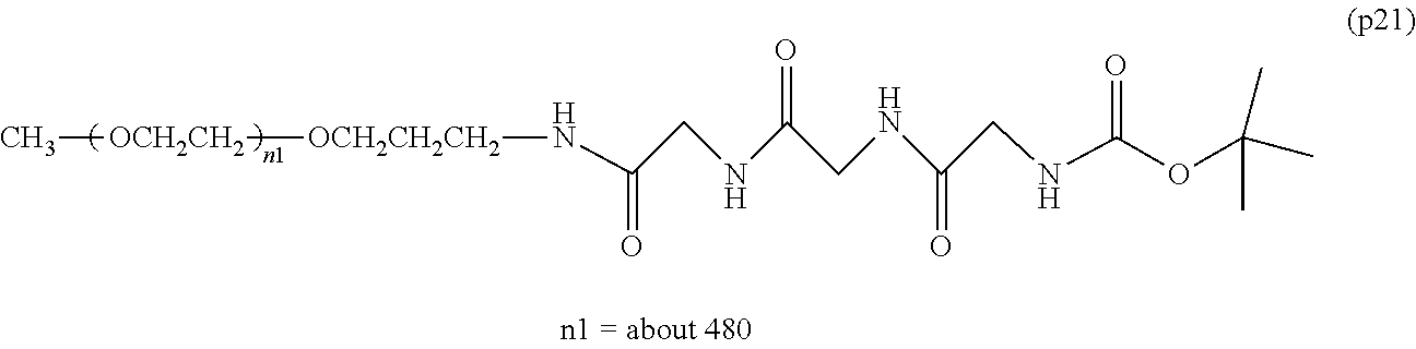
C(OC(NCC(=O)NCC(NCC(=O)N[OCH2CH2CH2][OCH2CH2]C)=O)=O)(C)(C)C
